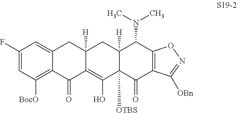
C1(F)=CC([BocO])=C2C(=C1)CC1([H])C(=C(O)C3([OTBS])C([H])(C1)C(N(C)C)C1=C(C3=O)C([OBn])=NO1)C2=O
